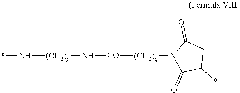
*N[(CH2)p]N[CO][(CH2)q]N1C(=O)C(*)CC1=O
